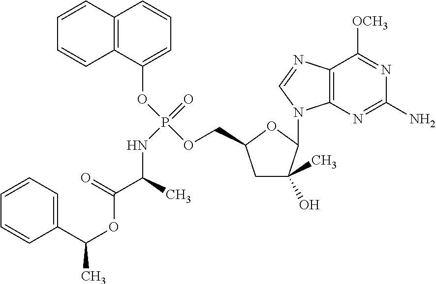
C1C(O)(C)C(N2C3=C(C([OCH3])=NC(N)=N3)N=C2)OC1COP(OC1=CC=CC2=C1C=CC=C2)(=O)NC(C(OC(C1=CC=CC=C1)C)=O)C
